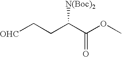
[OHC]CCC(C(OC)=O)[N(Boc)2]
